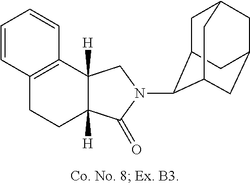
C12=C(C3([H])C([H])(CC1)C(=O)N(C1C4CC5CC(CC1C5)C4)C3)C=CC=C2
